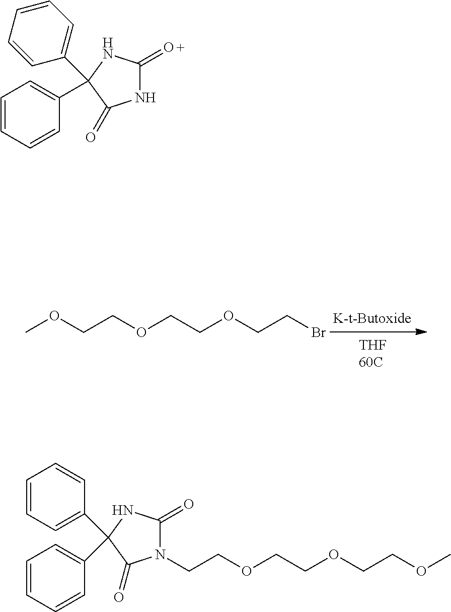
COCCOCCOCCBr.N1C(=O)NC(C2=CC=CC=C2)(C2=CC=CC=C2)C1=O.N1(CCOCCOCCOC)C(=O)NC(C2=CC=CC=C2)(C2=CC=CC=C2)C1=O
